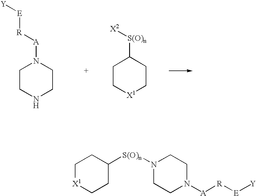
[X1]1CCC([S(O)n]N2CCN([A][R][E][Y])CC2)CC1.C1CNCCN1[A][R][E][Y].C1C[X1]CCC1[S(O)n][X2]
